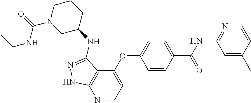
N1=CC=C(OC2=CC=C(C(NC3=NC=CC(C)=C3)=O)C=C2)C2=C1NN=C2NC1CCCN(C(=O)NCC)C1
